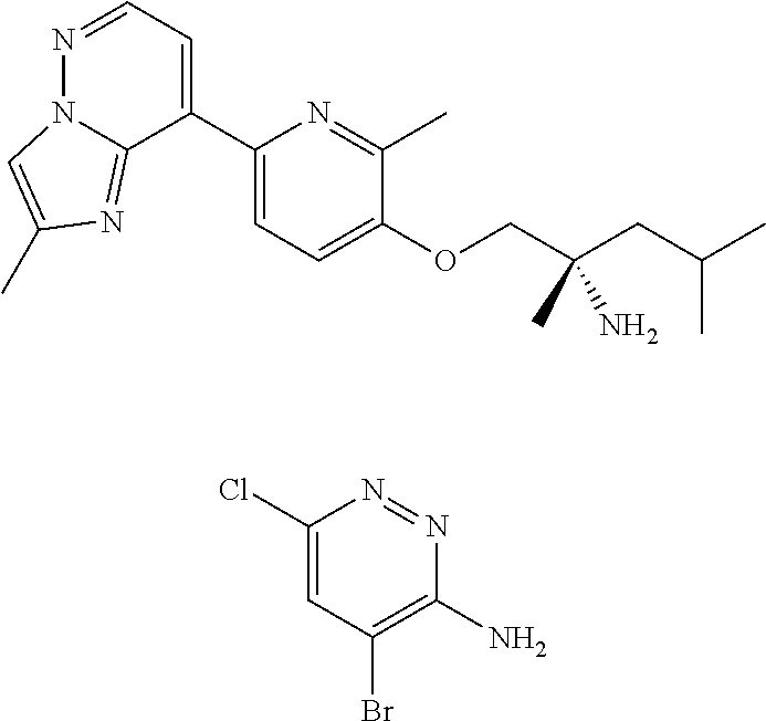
N1=CC=C(C2=CC=C(OCC(CC(C)C)(C)N)C(C)=N2)C2=NC(C)=CN12.ClC1=CC(Br)=C(N)N=N1
